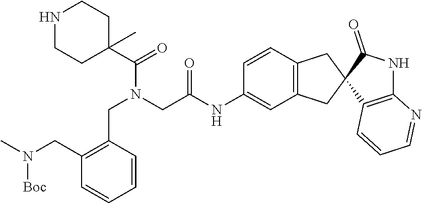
C1(CN([Boc])C)=C(CN(CC(=O)NC2=CC3=C(C=C2)CC2(C3)C3=C(NC2=O)N=CC=C3)C(=O)C2(C)CCNCC2)C=CC=C1
